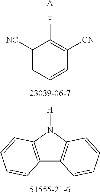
C1([NC])=CC=CC([CN])=C1F.C12=C(N([H])C3=C1C=CC=C3)C=CC=C2.[A]
